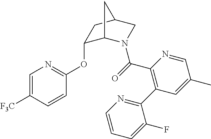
C1(OC2=NC=C([F3C])C=C2)C2N(C(=O)C3=C(C4=NC=CC=C4F)C=C(C)C=N3)CC(C1)C2
